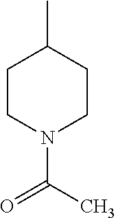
CC1CCN(C(C)=O)CC1
